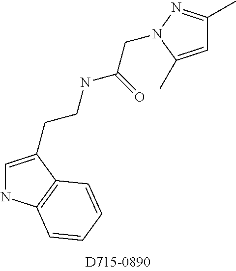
C1=C(CCNC(CN2N=C(C)C=C2C)=O)C2=C(N1)C=CC=C2
